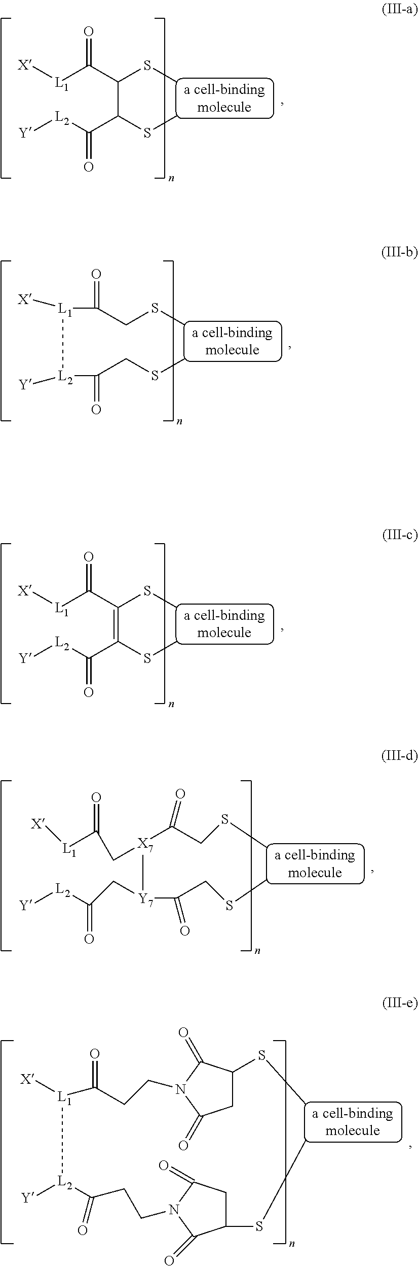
C(SC)C([L1]([L2](C(CSC)=O)[Y])[X])=O.C(C(SC)C([L2][Y])=O)(SC)C([L1][X])=O.C(=C(SC)C([L2][Y])=O)(SC)C([L1][X])=O.CSCC([X7](CC([L1][X])=O)[Y7](C(CSC)=O)CC([L2][Y])=O)=O.C1C(SC)C(=O)N(CCC([L1]([X])[L2](C(CCN2C(=O)CC(SC)C2=O)=O)[Y])=O)C1=O
